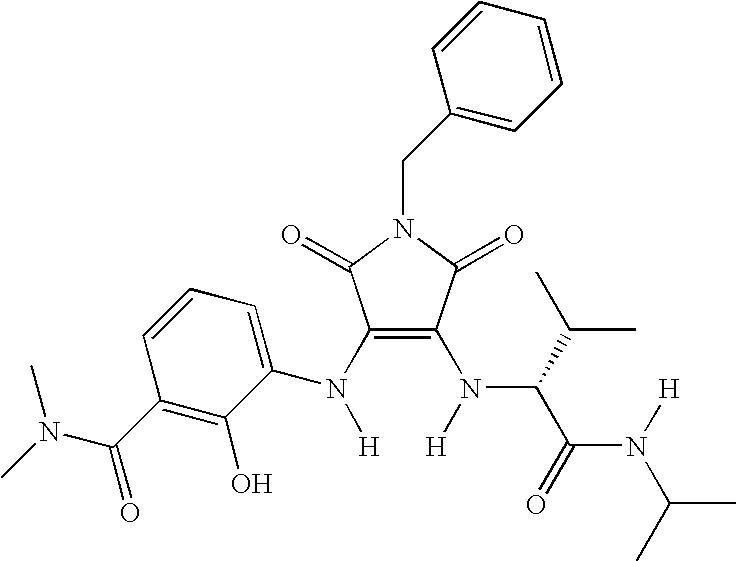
C1(N(C2=CC=CC(C(N(C)C)=O)=C2O)[H])=C(N([H])C(C(N([H])C(C)C)=O)C(C)C)C(=O)N(CC2=CC=CC=C2)C1=O
